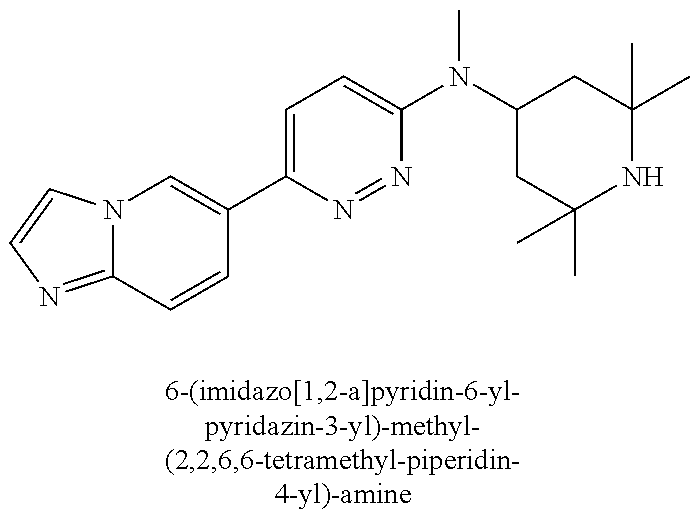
C12=NC=CN1C=C(C1=CC=C(N(C3CC(C)(C)NC(C)(C)C3)C)N=N1)C=C2
